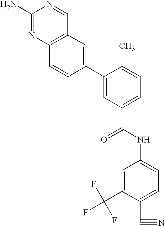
C12=C(C=C(C3=CC(C(=O)NC4=CC=C(C#N)C(C(F)(F)F)=C4)=CC=C3C)C=C1)C=NC(N)=N2
